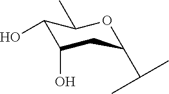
C1(O)C(O)CC(C(C)C)OC1C
